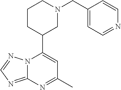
N12C(=NC=N1)N=C(C)C=C2C1CN(CC2=CC=NC=C2)CCC1
